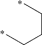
CCCCC.*.*
